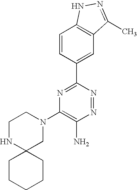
C1=CC(C2=NC(N3CCNC4(C3)CCCCC4)=C(N)N=N2)=CC2=C1NN=C2C
